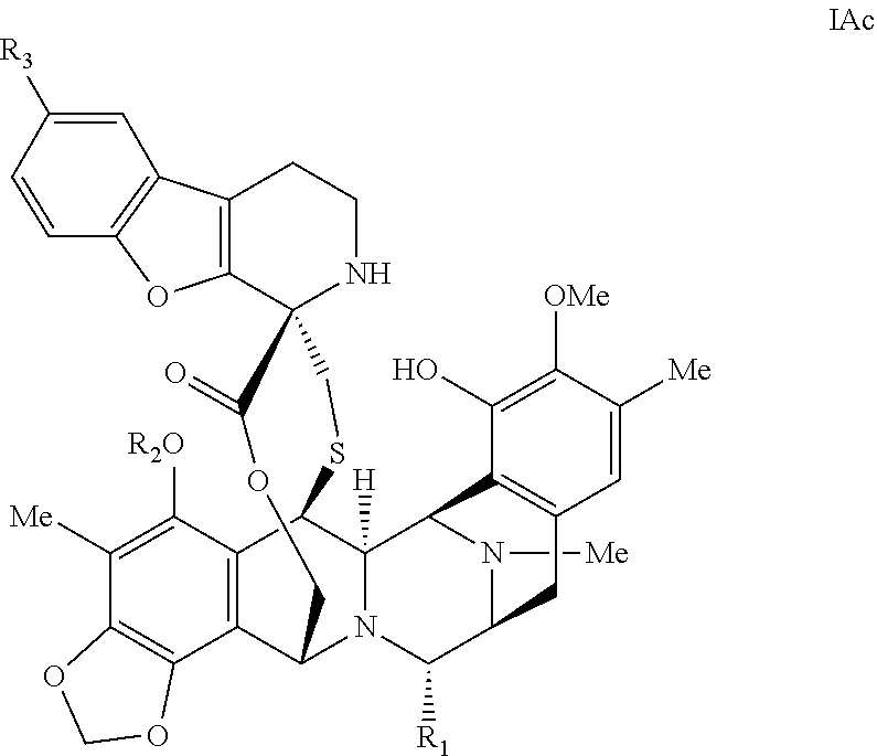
C12=C(CCNC13C(=O)OCC1C4=C(C([R2O])=C([Me])C5=C4OCO5)C(C4([H])N1C([R1])C1N([Me])C4C4=C(C1)C=C([Me])C([OMe])=C4O)SC3)C1=C(O2)C=CC([R3])=C1
